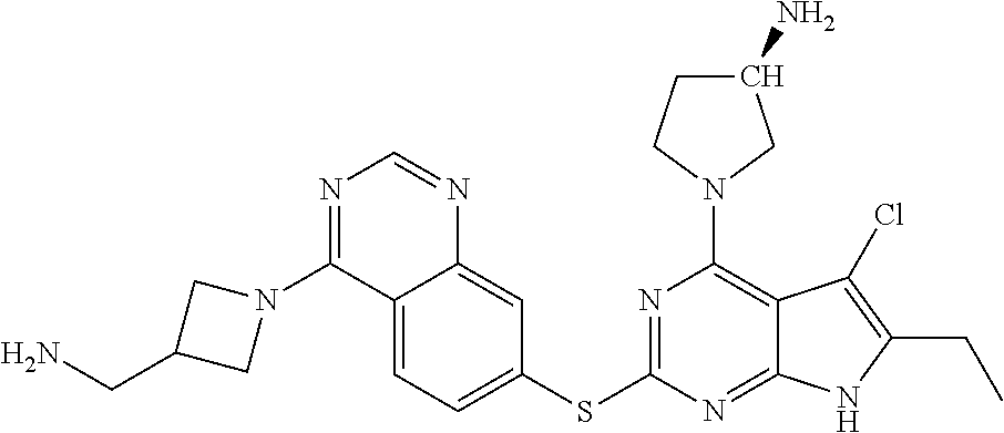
C(C1CN(C2=NC=NC3=CC(SC4=NC(N5CC(N)CC5)=C5C(=N4)NC(CC)=C5Cl)=CC=C23)C1)N
